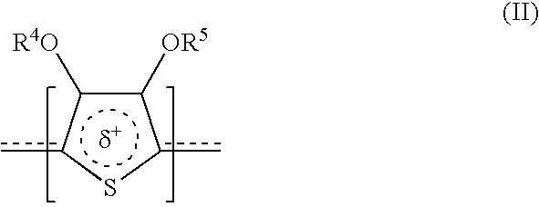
c1([OR5])c([R4O])c(c)sc1c
